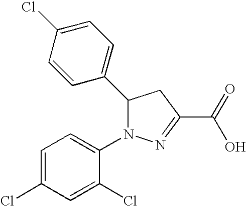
C1(C2N(C3=CC=C(Cl)C=C3Cl)N=C(C(=O)O)C2)=CC=C(Cl)C=C1
